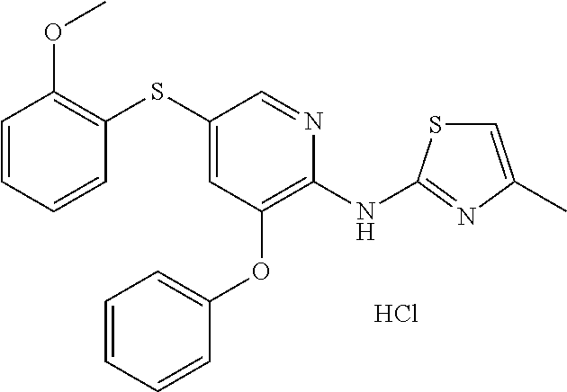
C1(SC2=C(OC)C=CC=C2)=CC(OC2=CC=CC=C2)=C(NC2=NC(C)=CS2)N=C1.Cl
